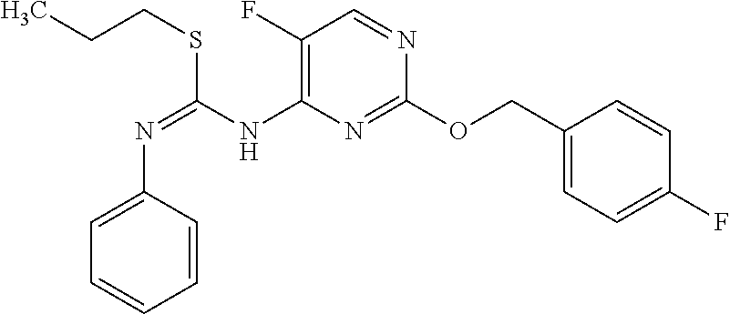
C1(COC2=NC(NC(=NC3=CC=CC=C3)SCCC)=C(F)C=N2)=CC=C(F)C=C1
